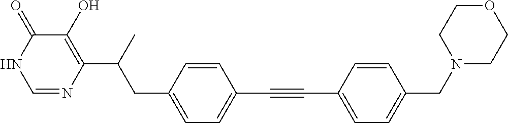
C(#CC1=CC=C(CN2CCOCC2)C=C1)C1=CC=C(CC(C2=C(O)C(=O)NC=N2)C)C=C1
